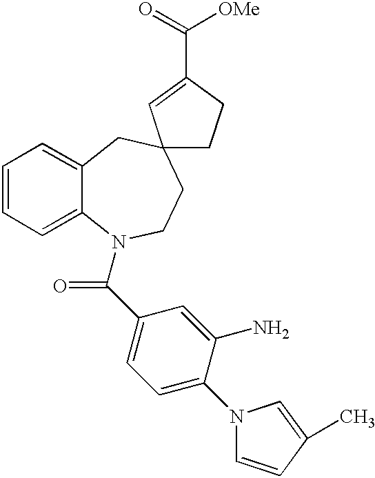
C1=CC=C2C(=C1)CC1(CCN2C(C2=CC=C(N3C=CC(C)=C3)C(N)=C2)=O)CCC(C(=O)[OMe])=C1
